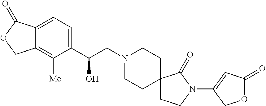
C1(C(CN2CCC3(CC2)CCN(C2=CC(=O)OC2)C3=O)O)=CC=C2C(=C1[Me])COC2=O
